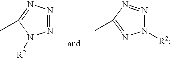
N1([R2])N=NC(C)=N1.N1=NN=C(C)N1[R2]
